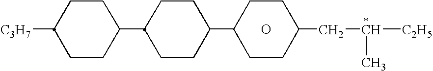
C1([C3H7])CCC(C2CCC(C3CCC(CC(C)[C2H5])CC3)CC2)CC1.O
